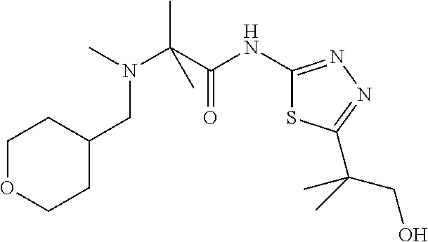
CN(C(C(NC1=NN=C(C(CO)(C)C)S1)=O)(C)C)CC1CCOCC1
